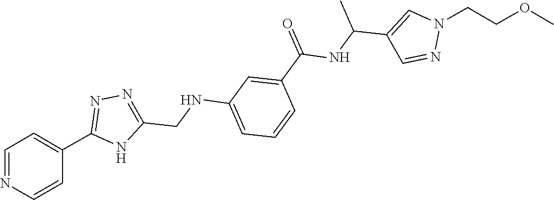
C1=CC=C(NCC2=NN=C(C3=CC=NC=C3)N2)C=C1C(=O)NC(C1=CN(CCOC)N=C1)C
